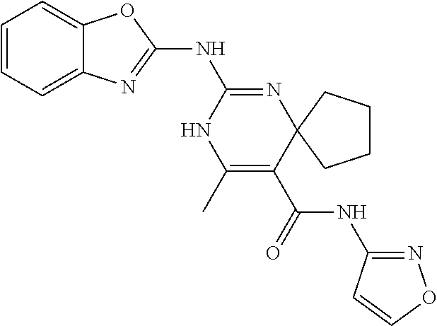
C1=CC=C2C(=C1)N=C(NC1=NC3(C(C(NC4=NOC=C4)=O)=C(C)N1)CCCC3)O2
